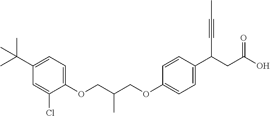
C1(OCC(COC2=CC=C(C(CC(O)=O)C#CC)C=C2)C)=CC=C(C(C)(C)C)C=C1Cl
